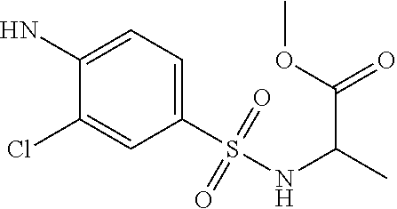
C1(S(NC(C)C(=O)OC)(=O)=O)=CC=C(N)C(Cl)=C1
